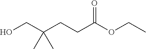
OCC(CCC(OCC)=O)(C)C
